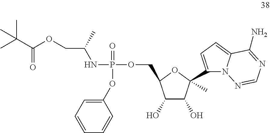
C1(O)C(O)C(C)(C2=CC=C3N2N=CN=C3N)OC1COP(NC(COC(C(C)(C)C)=O)C)(=O)OC1=CC=CC=C1
